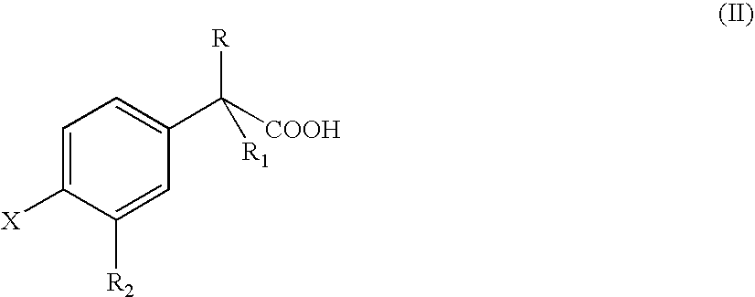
C1=C([X])C([R2])=CC(C([COOH])([R])[R1])=C1
